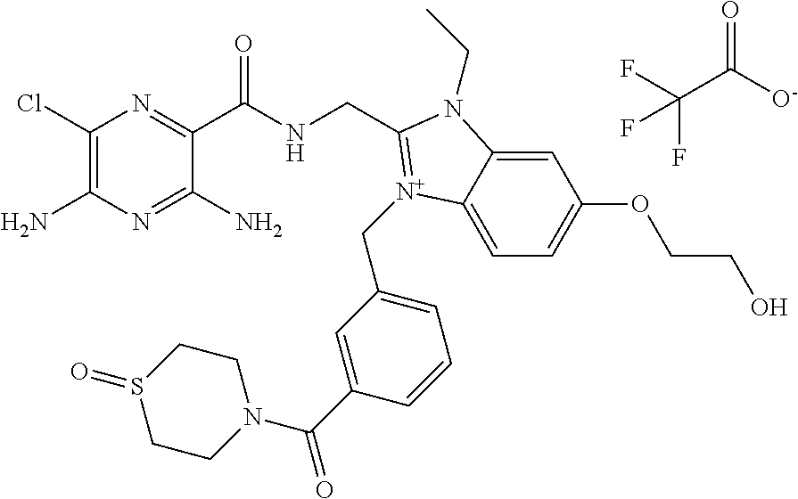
C1(Cl)=C(N)N=C(N)C(C(NCC2=[N+](CC3=CC=CC(C(=O)N4CCS(=O)CC4)=C3)C3=CC=C(OCCO)C=C3N2CC)=O)=N1.FC(F)(C(=O)[O-])F
